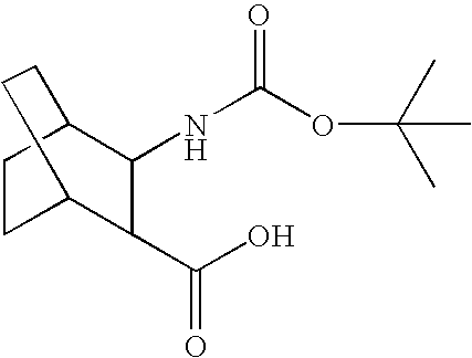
C1CC2C(C(O)=O)C(NC(OC(C)(C)C)=O)C1CC2
